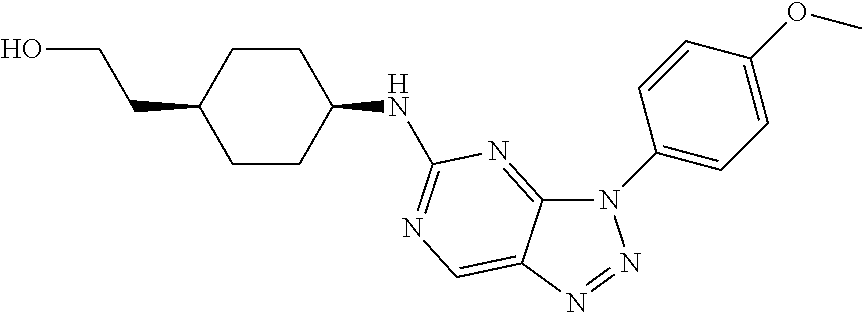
C12=NC(NC3CCC(CCO)CC3)=NC=C1N=NN2C1=CC=C(OC)C=C1
